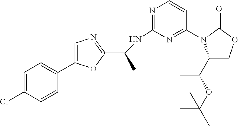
C1=C(Cl)C=CC(C2=CN=C(C(NC3=NC=CC(N4C(C(OC(C)(C)C)C)COC4=O)=N3)C)O2)=C1
